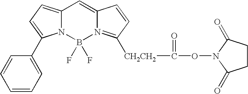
C1CC(=O)N(OC([CH2CH2]C2=N3B(F)(F)N4C(=CC=C4C4=CC=CC=C4)C=C3C=C2)=O)C1=O
